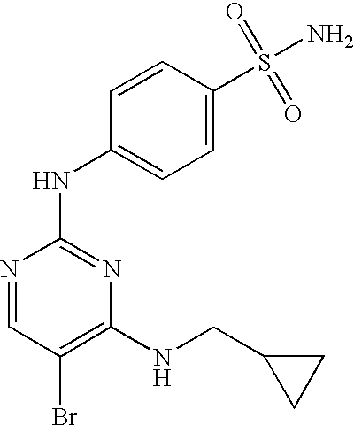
N1=CC(Br)=C(NCC2CC2)N=C1NC1=CC=C(S(=O)(=O)N)C=C1
